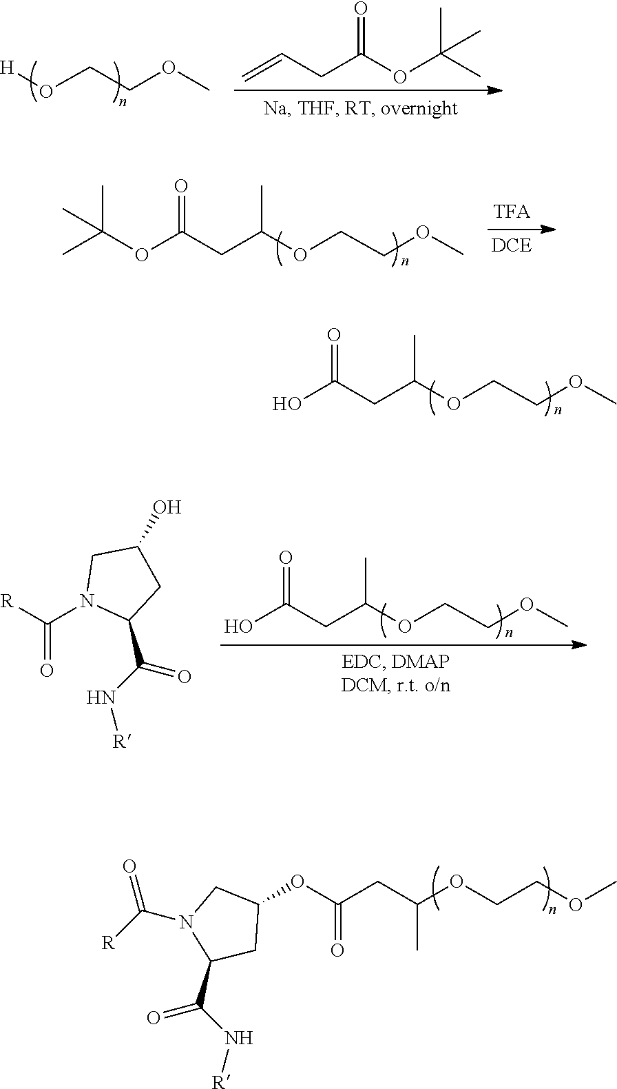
C(COC(CC(O)=O)C)OC.C(=O)(OC1CC(C(N[R])=O)N(C([R])=O)C1)CC(OCCOC)C.O(CCOC)[H].O=C(OC(C)(C)C)CC=C.C(COC(CC(OC(C)(C)C)=O)C)OC.C(COC(CC(O)=O)C)OC.C1N(C([R])=O)C(C(N[R])=O)CC1O
